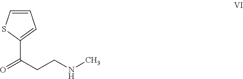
C1=CSC(C(CCNC)=O)=C1
